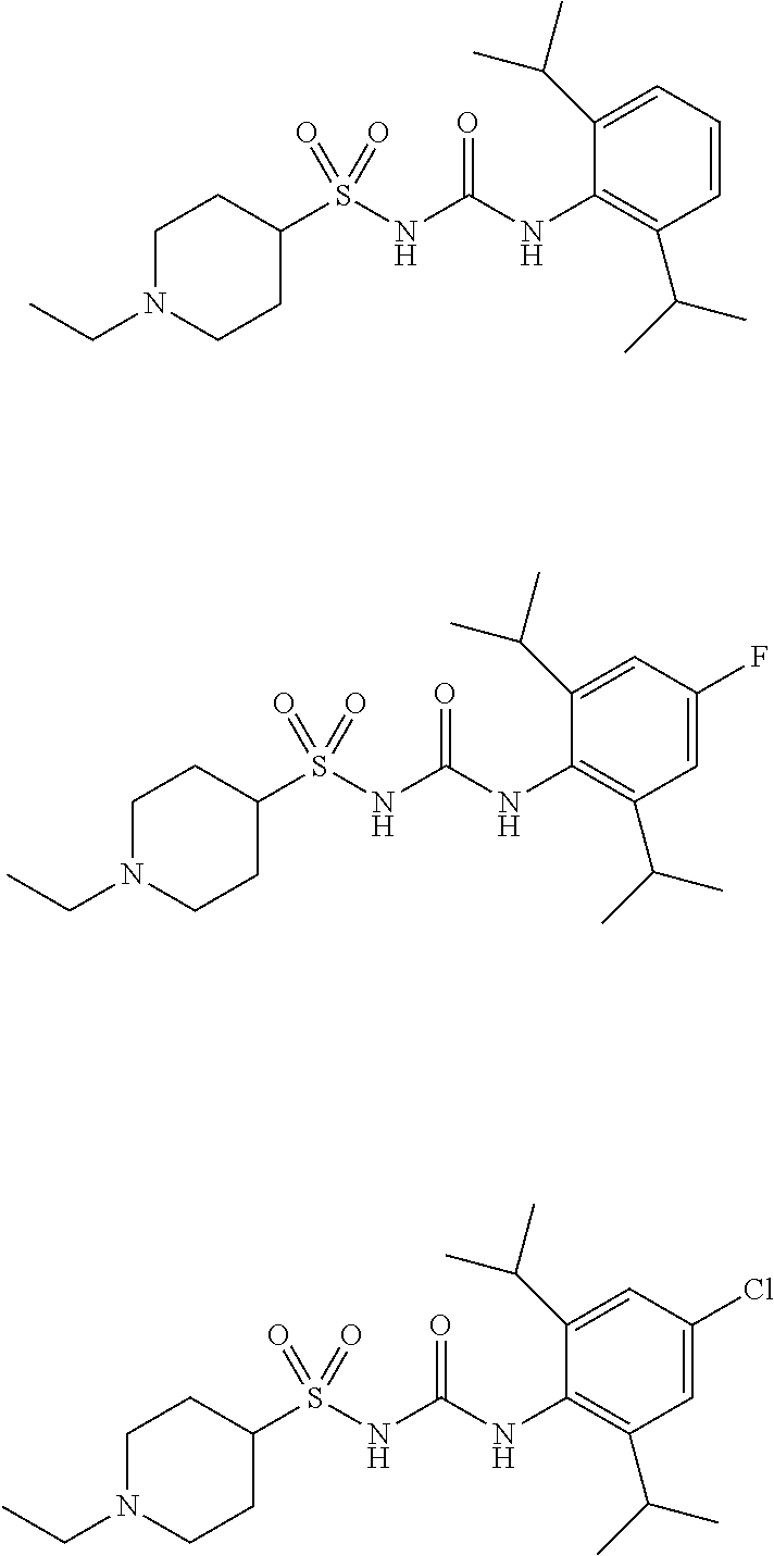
C1(S(NC(NC2=C(C(C)C)C=CC=C2C(C)C)=O)(=O)=O)CCN(CC)CC1.C1(S(NC(NC2=C(C(C)C)C=C(F)C=C2C(C)C)=O)(=O)=O)CCN(CC)CC1.C1(S(NC(NC2=C(C(C)C)C=C(Cl)C=C2C(C)C)=O)(=O)=O)CCN(CC)CC1
